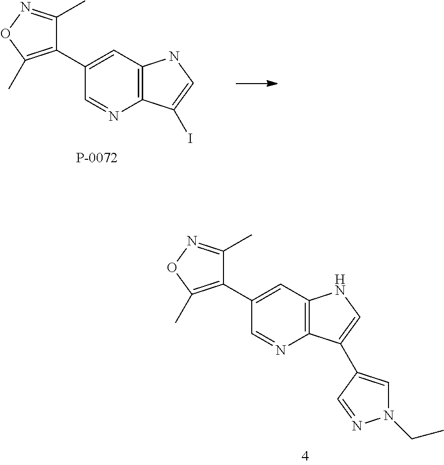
C1(C)=NOC(C)=C1C1=CC2=C(N=C1)C(C1=CN(CC)N=C1)=CN2.C1(C)=NOC(C)=C1C1=CC2=C(N=C1)C(I)=CN2
